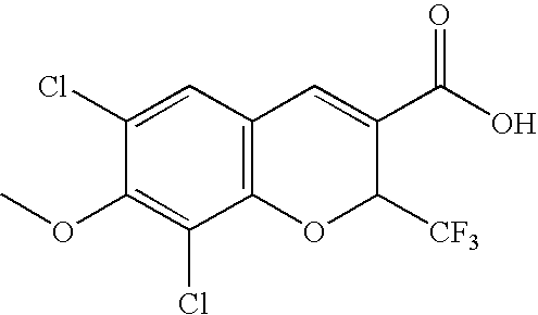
C1(Cl)=CC2=C(C(Cl)=C1OC)OC([CF3])C(C(O)=O)=C2
